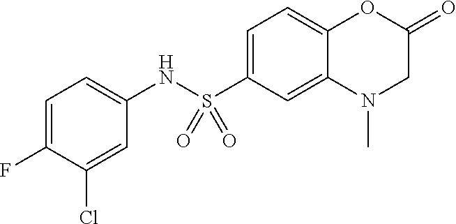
C1=C(S(NC2=CC=C(F)C(Cl)=C2)(=O)=O)C=C2C(=C1)OC(=O)CN2C
